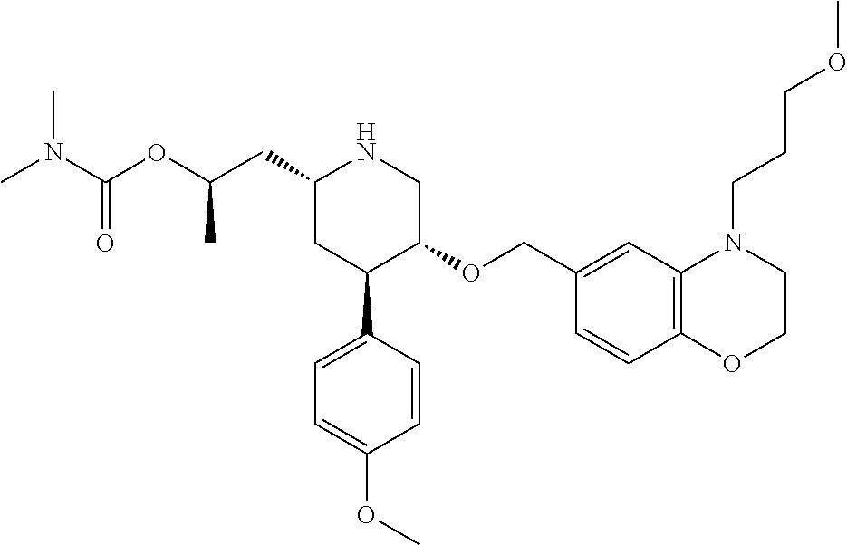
C1(CC(OC(N(C)C)=O)C)CC(C2=CC=C(OC)C=C2)C(OCC2=CC3=C(C=C2)OCCN3CCCOC)CN1
